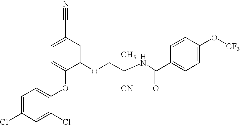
C1=C(Cl)C=C(Cl)C(OC2=CC=C(C#N)C=C2OCC(NC(C2=CC=C(O[CF3])C=C2)=O)(C)[CN])=C1
